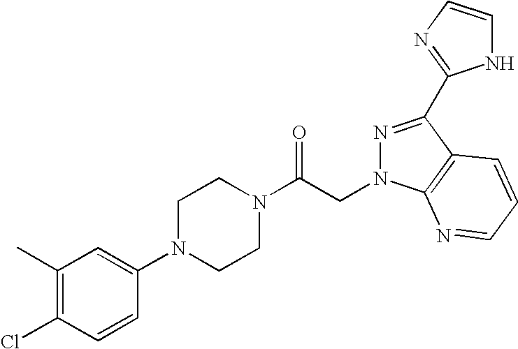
C1(C)=C(Cl)C=CC(N2CCN(C(CN3N=C(C4=NC=CN4)C4=C3N=CC=C4)=O)CC2)=C1
